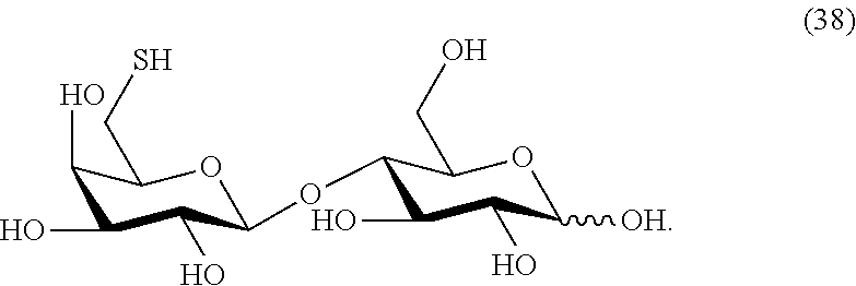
C1(O)C(O)C(O)C(OC2C(O)C(O)C([OH])OC2CO)OC1CS
